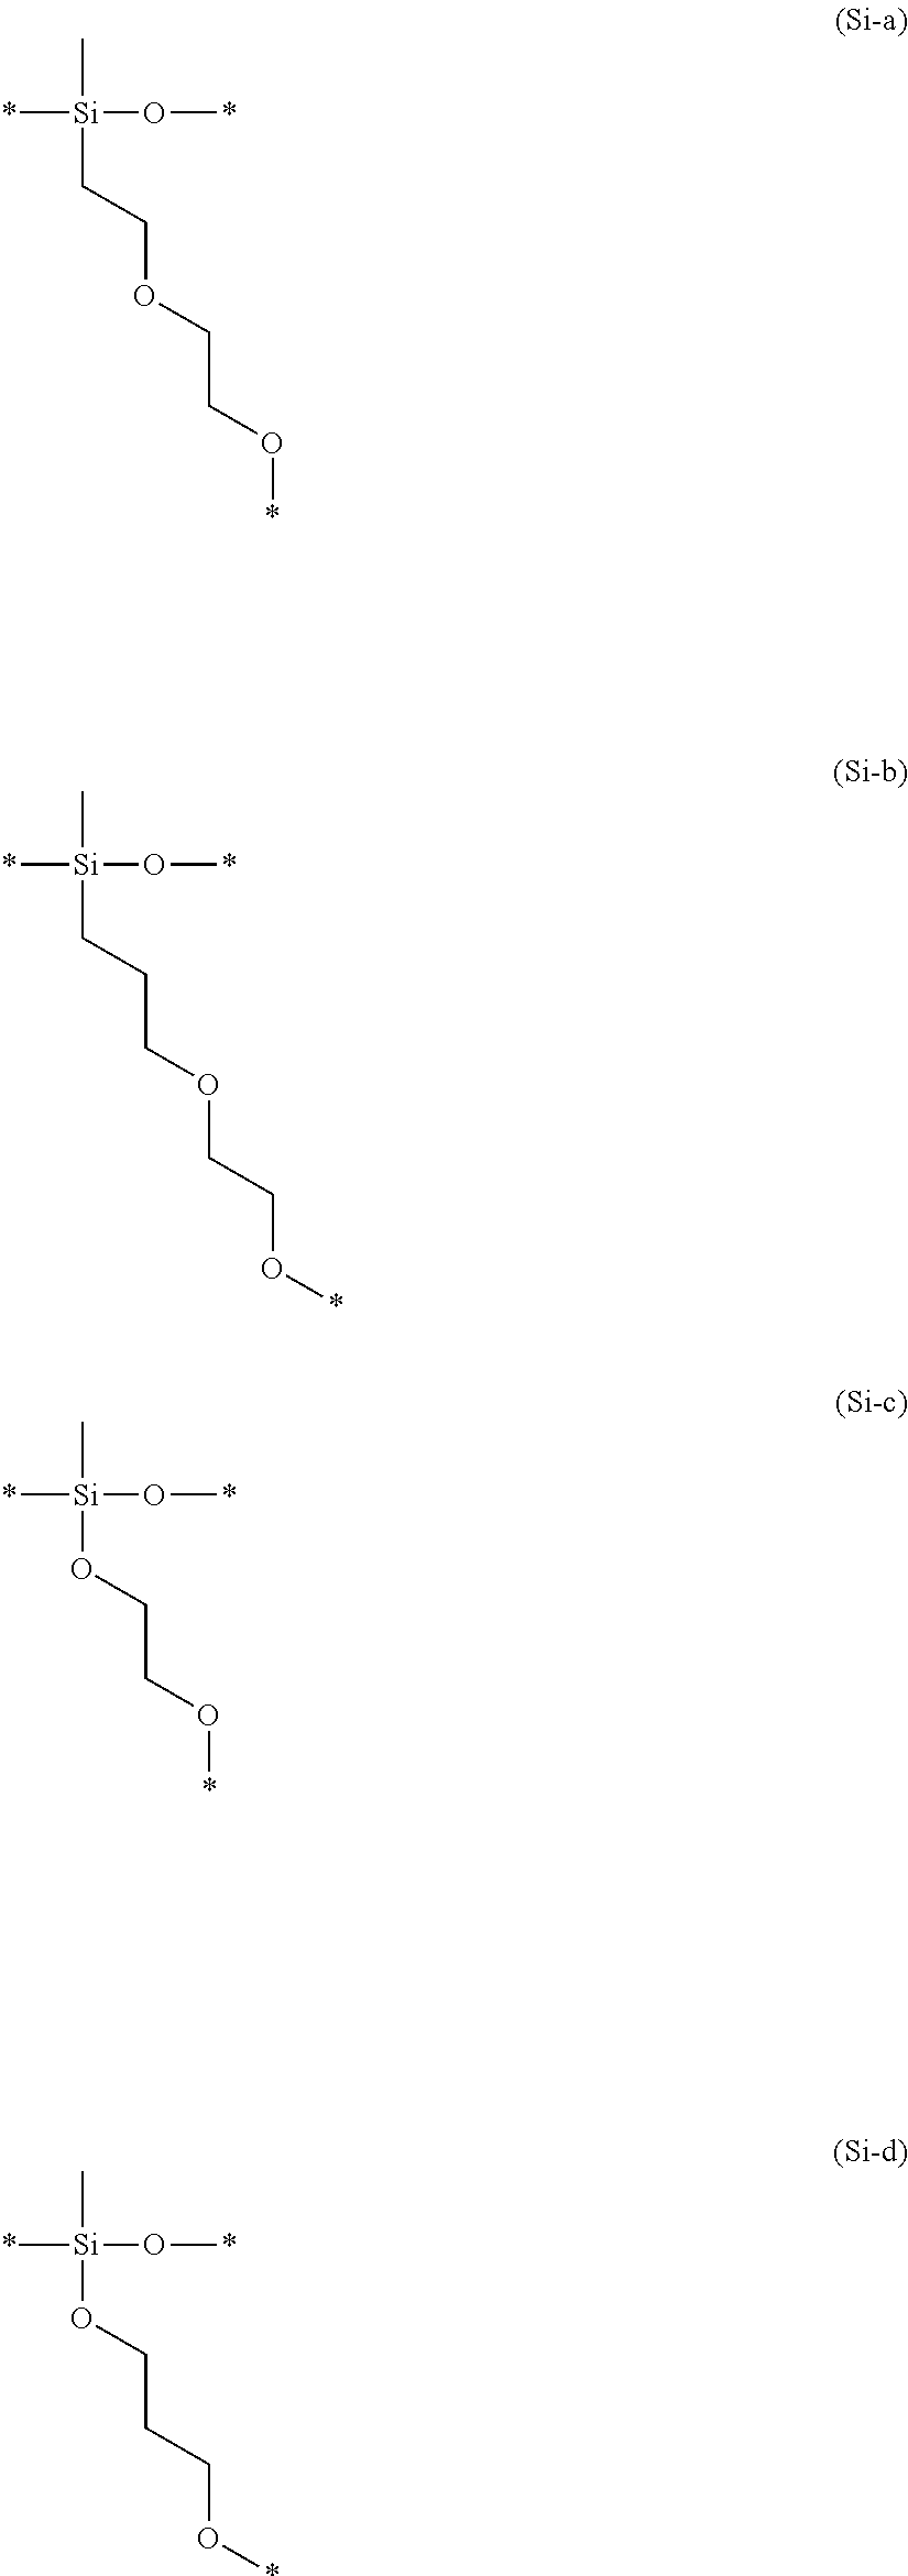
*[Si](O*)(C)CCOCCO*.*[Si](O*)(C)CCCOCCO*.*[Si](O*)(C)OCCO*.*[Si](O*)(C)OCCCO*
